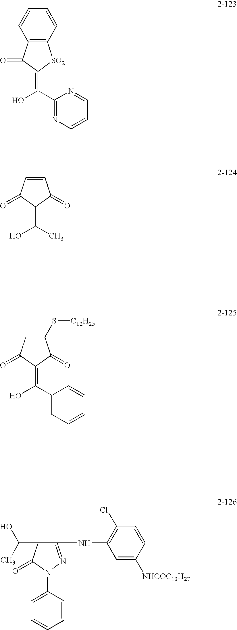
C1=CC(=O)C(=C(C)O)C1=O.C12=C(C(=O)C(=C(C3=NC=CC=N3)O)[SO2]1)C=CC=C2.C1(S[C12H25])CC(=O)C(=C(C2=CC=CC=C2)O)C1=O.C1(NC2=C(Cl)C=CC([NHCOC13H27])=C2)=NN(C2=CC=CC=C2)C(=O)C1=C(C)O
